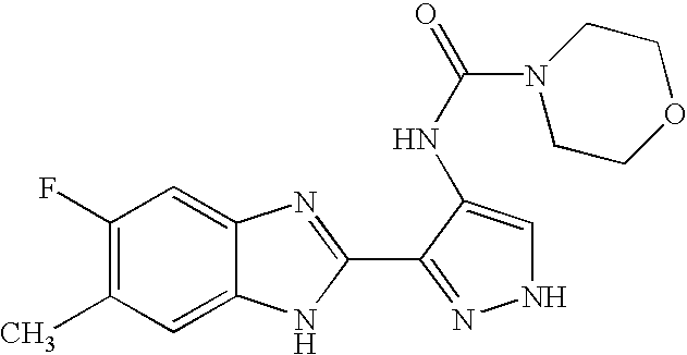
C1(F)=C(C)C=C2C(=C1)N=C(C1=NNC=C1NC(N1CCOCC1)=O)N2
